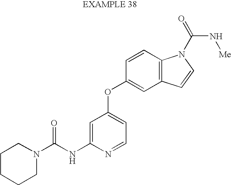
C1=C(NC(N2CCCCC2)=O)N=CC=C1OC1=CC2=C(C=C1)N(C(=O)N[Me])C=C2
